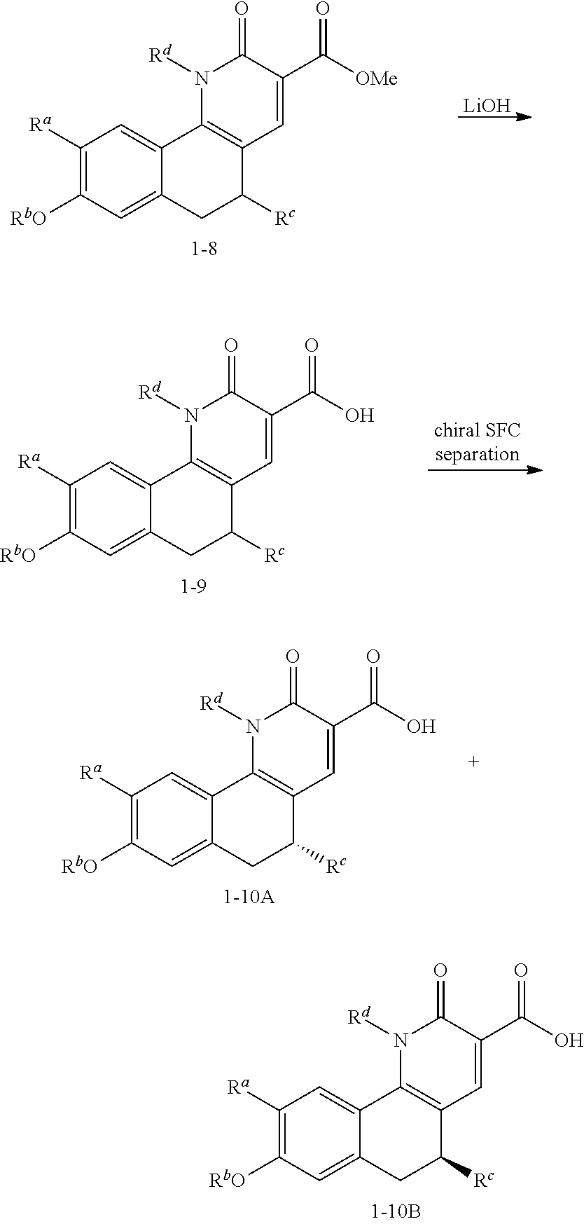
C1([Ra])=C([RbO])C=C2C(=C1)C1=C(C([Rc])C2)C=C(C([OMe])=O)C(=O)N1[Rd].[LiOH].C1([Ra])=C([RbO])C=C2C(=C1)C1=C(C([Rc])C2)C=C(C(O)=O)C(=O)N1[Rd].C1([Ra])=C([RbO])C=C2C(=C1)C1=C(C([Rc])C2)C=C(C(O)=O)C(=O)N1[Rd].C1([Ra])=C([RbO])C=C2C(=C1)C1=C(C([Rc])C2)C=C(C(O)=O)C(=O)N1[Rd]
